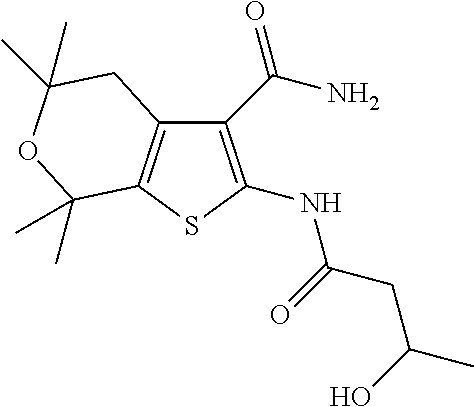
C1(C(N)=O)=C(NC(=O)CC(O)C)SC2=C1CC(C)(C)OC2(C)C
